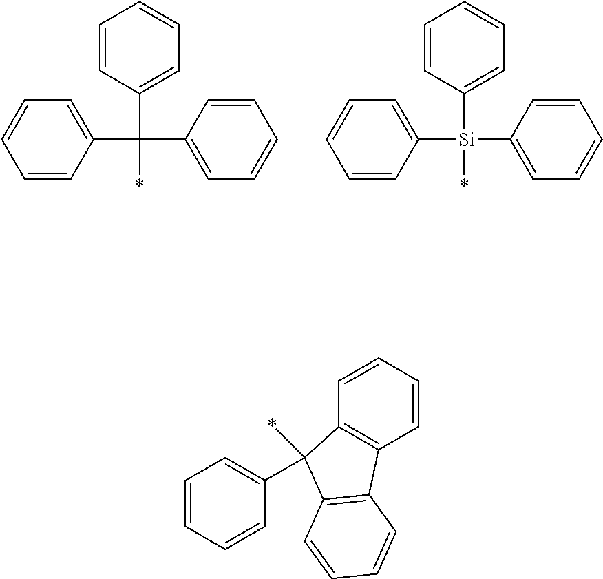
C1=CC2=C(C=C1)C1=C(C=CC=C1)C2(C1=CC=CC=C1)*.C1(C(*)(C2=CC=CC=C2)C2=CC=CC=C2)=CC=CC=C1.C1([Si](*)(C2=CC=CC=C2)C2=CC=CC=C2)=CC=CC=C1
